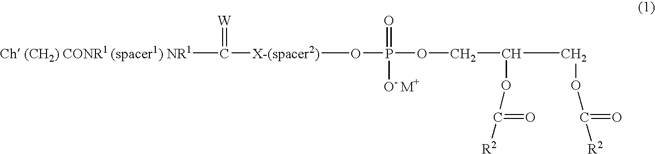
[Ch (CH2) CONR1 (spacer1) NR1]C(=[W])[X-(spacer2)]OP(=O)([O- M+])OCC(OC(=O)[R2])COC(=O)[R2]
